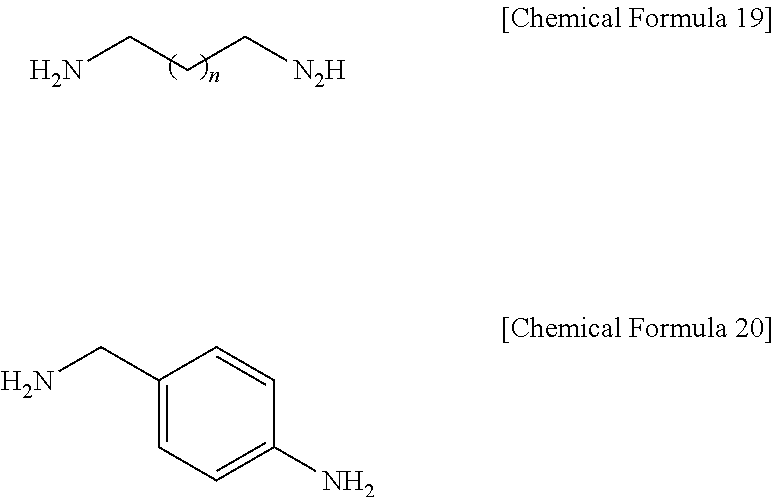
NCCC[N2H].C1(CN)=CC=C(N)C=C1
